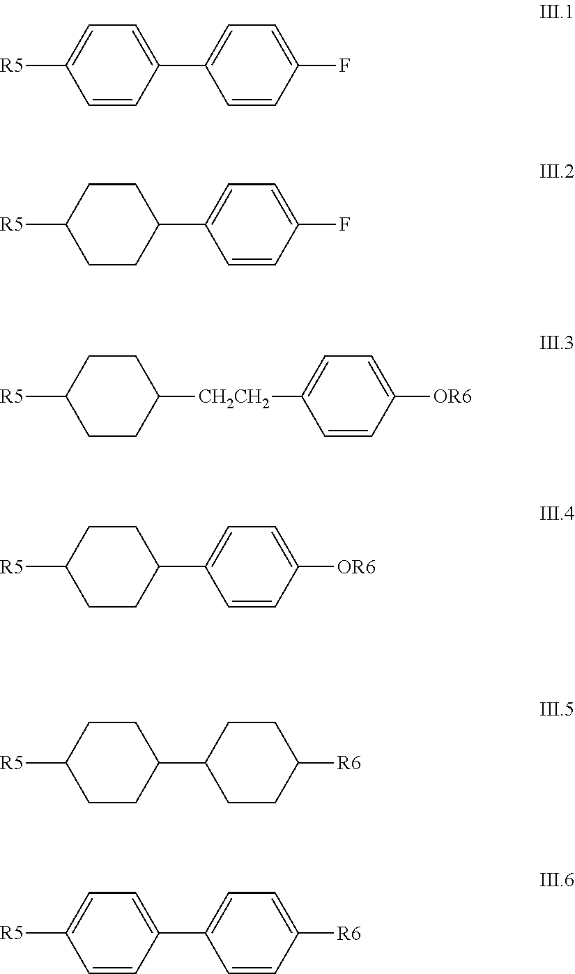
C1(C2=CC=C(F)C=C2)=CC=C([R5])C=C1.C1(C2=CC=C(F)C=C2)CCC([R5])CC1.C1([CH2CH2]C2=CC=C([OR6])C=C2)CCC([R5])CC1.C1(C2=CC=C([OR6])C=C2)CCC([R5])CC1.C1(C2CCC([R6])CC2)CCC([R5])CC1.C1(C2=CC=C([R6])C=C2)=CC=C([R5])C=C1
